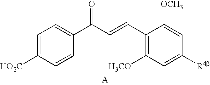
C1=C([HO2C])C=CC(C(C=CC2=C([H3CO])C=C([R4b])C=C2[OCH3])=O)=C1.[A]
